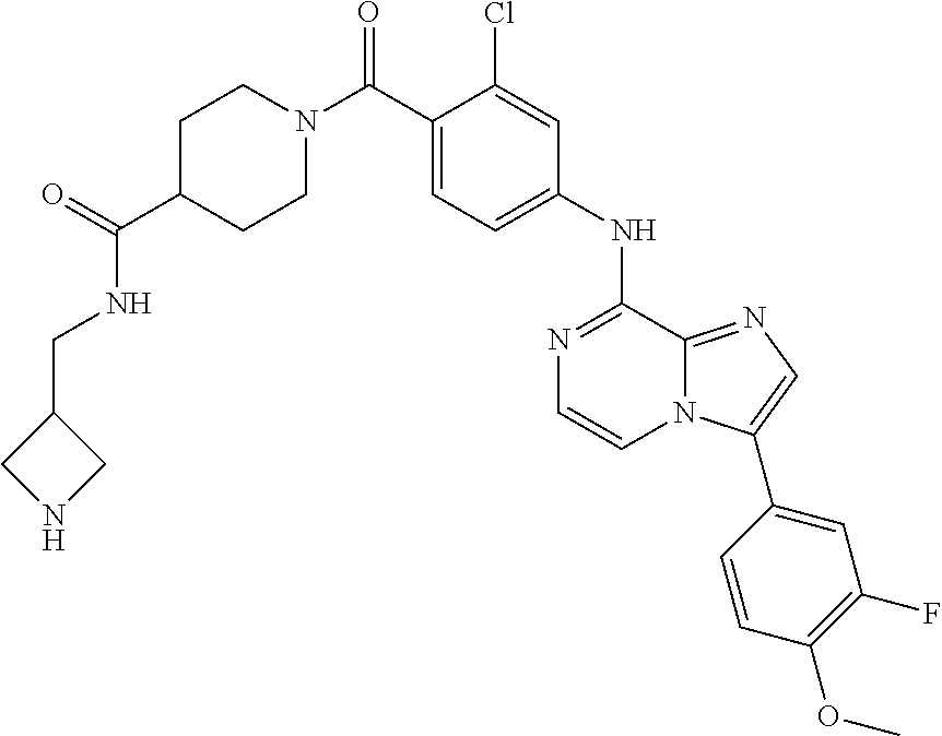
C1(NC2=NC=CN3C2=NC=C3C2=CC(F)=C(OC)C=C2)=CC=C(C(N2CCC(C(=O)NCC3CNC3)CC2)=O)C(Cl)=C1
